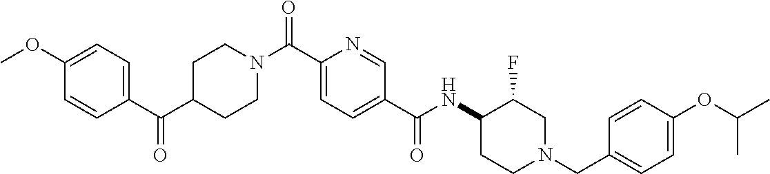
N(C(C1=CC=C(C(=O)N2CCC(C(C3=CC=C(OC)C=C3)=O)CC2)N=C1)=O)C1CCN(CC2=CC=C(OC(C)C)C=C2)CC1F
